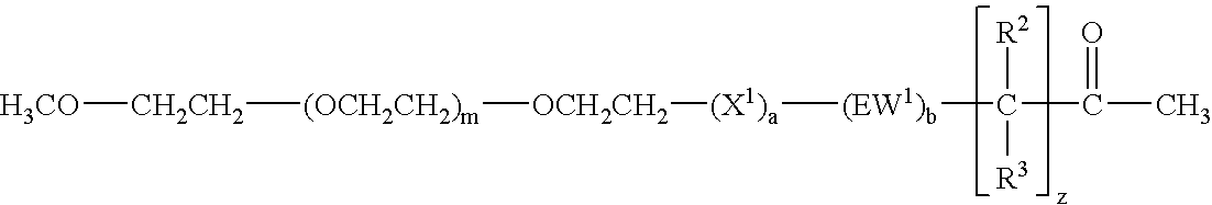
[(X1)a]([(EW1)b]C(C(C)=O)([R2])[R3])[OCH2CH2][(OCH2CH2)m][CH2CH2][H3CO]
